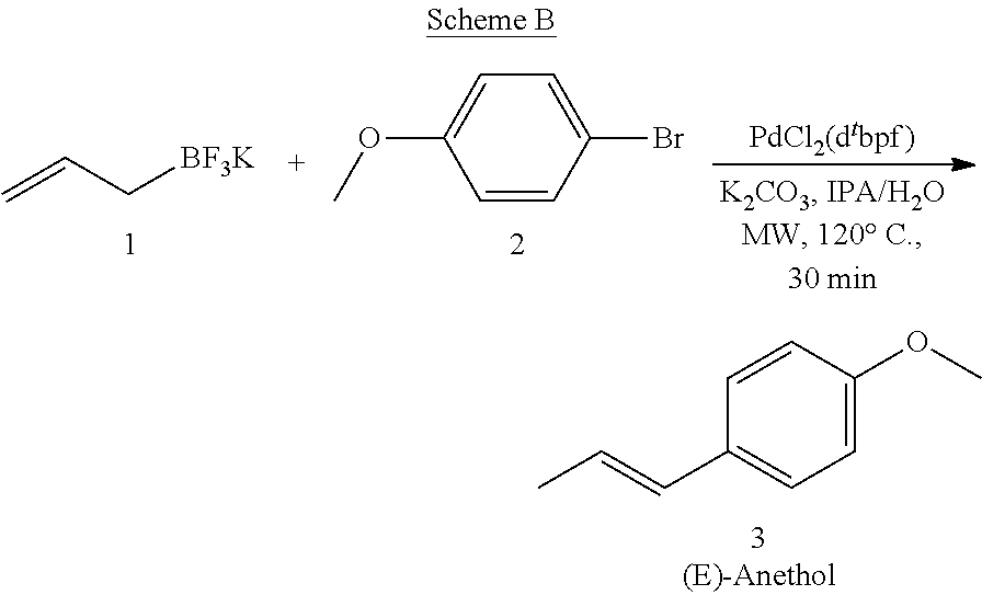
C1=CC(OC)=CC=C1C=CC.O(C1=CC=C(Br)C=C1)C.C=CC[BF3K]
